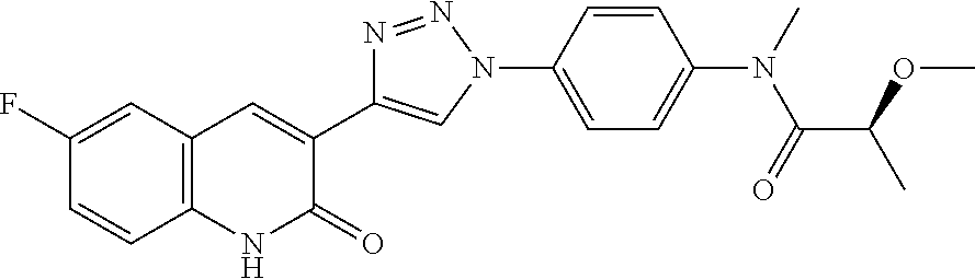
C12=C(C=C(F)C=C1)C=C(C1=CN(C3=CC=C(N(C)C(=O)C(C)OC)C=C3)N=N1)C(=O)N2
